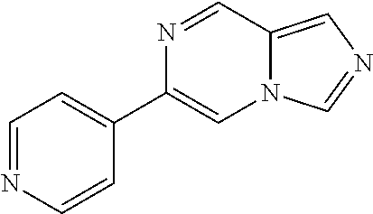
N1=CN2C(=C1)C=NC(C1=CC=NC=C1)=C2
